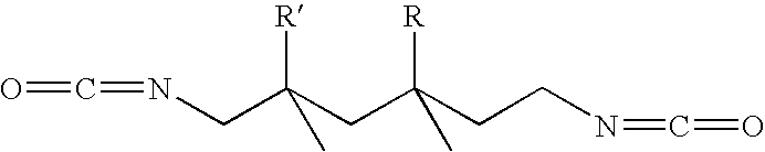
C(=O)=NCC(CC(CCN=C=O)([R])C)([R])C
